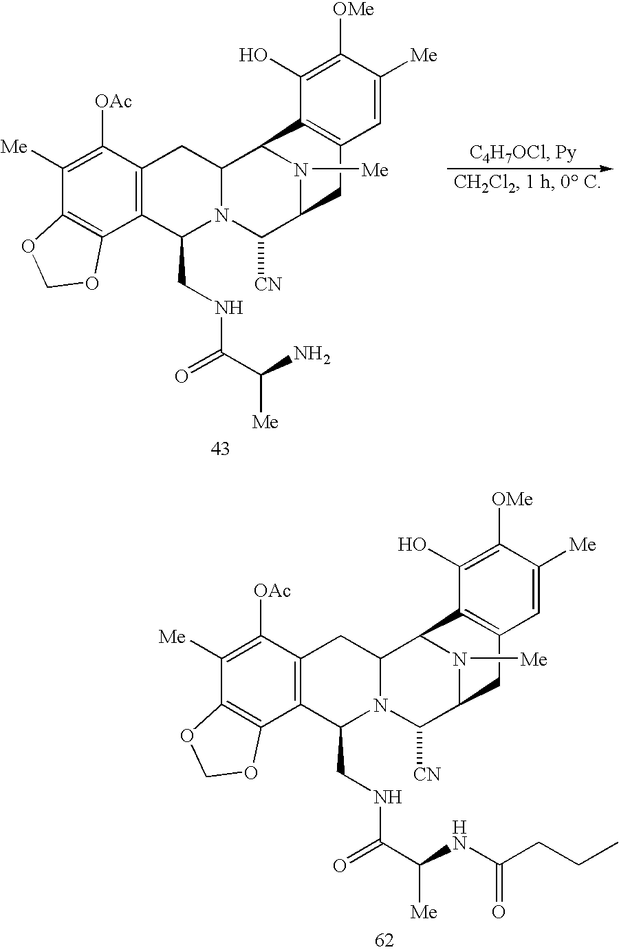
C12=C(C([OAc])=C([Me])C3=C1OCO3)CC1N(C2CNC(C(NC(=O)CCC)[Me])=O)C([CN])C2N([Me])C1C1=C(C2)C=C([Me])C([OMe])=C1O.C12=C(C([OAc])=C([Me])C3=C1OCO3)CC1N(C2CNC(C(N)[Me])=O)C([CN])C2N([Me])C1C1=C(C2)C=C([Me])C([OMe])=C1O
